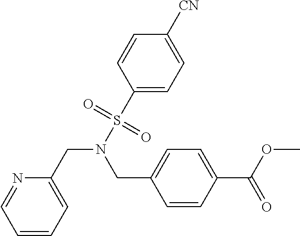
C1=CC=C(CN(S(=O)(=O)C2=CC=C([CN])C=C2)CC2=CC=C(C(OC)=O)C=C2)N=C1
